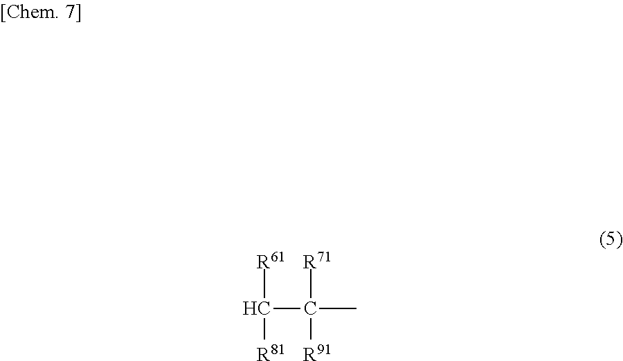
C(C([R71])([R91])C)([R61])[R81]
